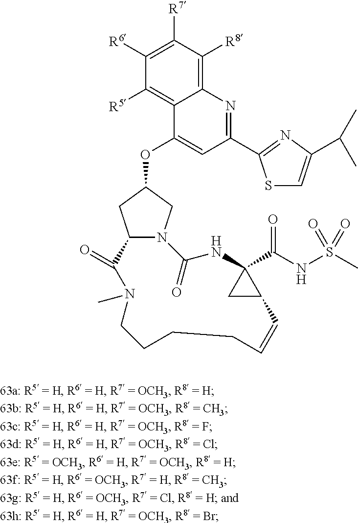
C12N(CC(OC3=CC(C4=NC(C(C)C)=CS4)=NC4=C([R8])C([R7])=C([R6])C([R5])=C34)C1)C(=O)NC1(C(NS(C)(=O)=O)=O)CC1C=CCCCCN(C)C2=O
